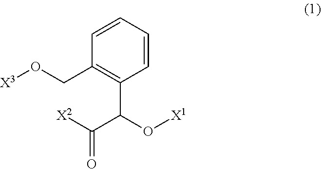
[X3]OCC1=C(C(O[X1])C([X2])=O)C=CC=C1
